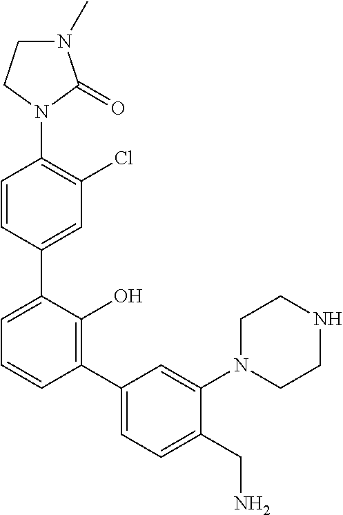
C1(N2C(=O)N(C)CC2)=C(Cl)C=C(C2=CC=CC(C3=CC=C(CN)C(N4CCNCC4)=C3)=C2O)C=C1
